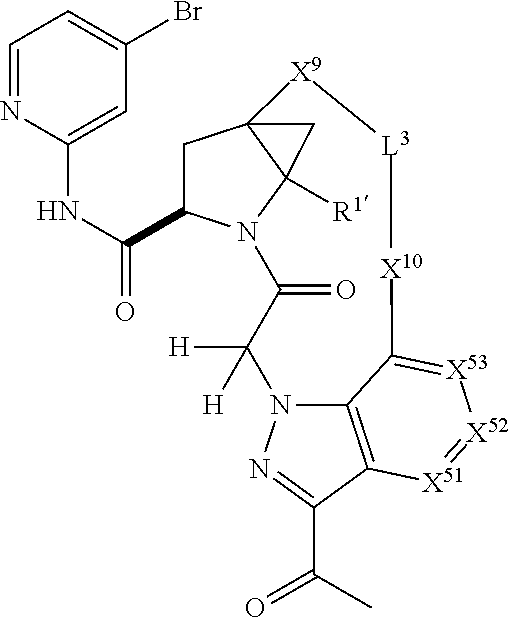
C1C(C(NC2=CC(Br)=CC=N2)=O)N2C3([R1])C1(C3)[X9][L3][X10]C1=[X53][X52]=[X51]C3=C1N(C([H])([H])C2=O)N=C3C(C)=O
